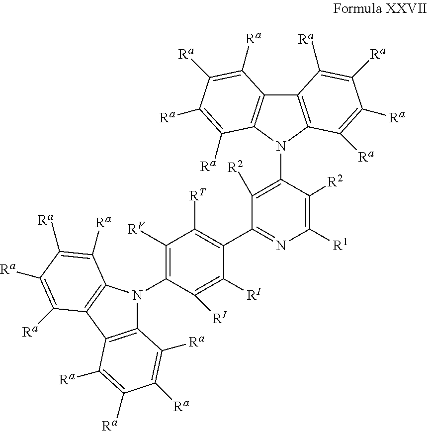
C12=C(N(C3=C([R2])C(C4=C([RT])C([RV])=C(N5C6=C(C7=C5C([Ra])=C([Ra])C([Ra])=C7[Ra])C([Ra])=C([Ra])C([Ra])=C6[Ra])C([RI])=C4[RI])=NC([R1])=C3[R2])C3=C1C([Ra])=C([Ra])C([Ra])=C3[Ra])C([Ra])=C([Ra])C([Ra])=C2[Ra]
